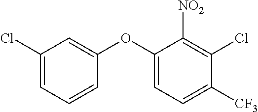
C1(Cl)=CC=CC(OC2=CC=C([CF3])C(Cl)=C2[NO2])=C1
